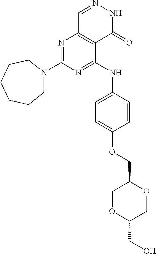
N1=C(N2CCCCCC2)N=C(NC2=CC=C(OCC3COC(CO)CO3)C=C2)C2=C1C=NNC2=O
